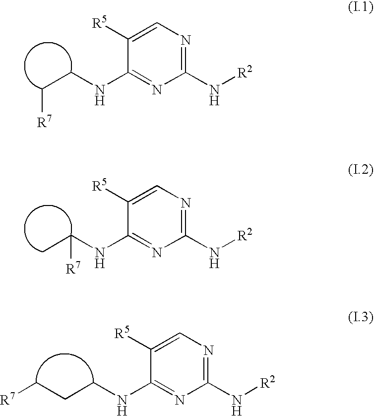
[R7]CCNC1=NC(N[R2])=NC=C1[R5].CC(NC1=NC(N[R2])=NC=C1[R5])[R7].C(CNC1=NC(N[R2])=NC=C1[R5])C[R7]
